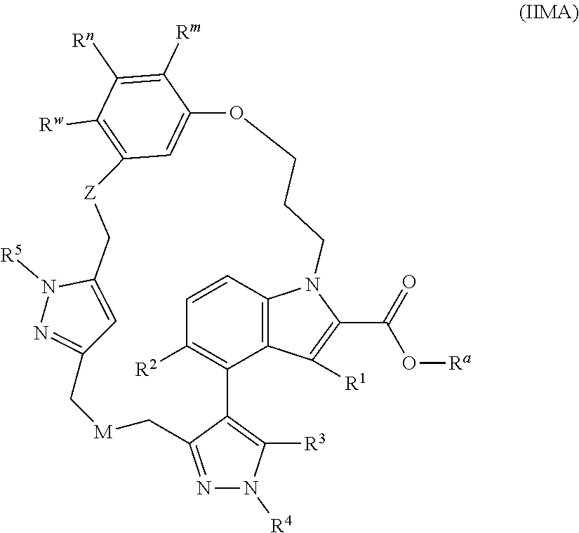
C1=CC2=C3C(=C1[R2])C1=C([R3])N([R4])N=C1C[M]CC1=NN([R5])C(=C1)C[Z]C1=C([Rw])C([Rn])=C([Rm])C(=C1)OCCCN2C(C(=O)O[Ra])=C3[R1]
